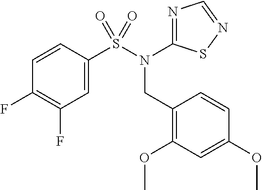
FC1=C(F)C=C(S(N(CC2=C(OC)C=C(OC)C=C2)C2=NC=NS2)(=O)=O)C=C1
